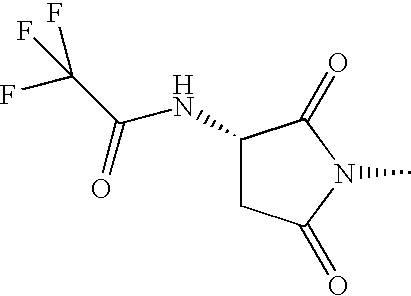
C1C(NC(C(F)(F)F)=O)C(=O)N(C)C1=O
